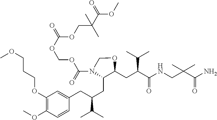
O(COC(N1C(CC(CC2=CC(OCCCOC)=C(OC)C=C2)C(C)C)C(CC(C(=O)NCC(C(=O)N)(C)C)C(C)C)OC1)=O)C(=O)OCC(C)(C(OC)=O)C
